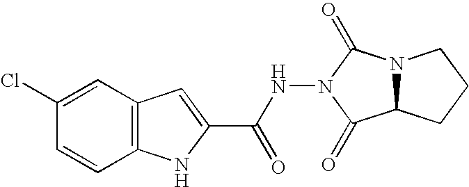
C12=C(C=C(Cl)C=C1)C=C(C(=O)NN1C(=O)N3C(C1=O)CCC3)N2
